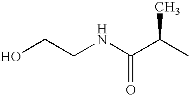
N(C(C(C)C)=O)CCO
